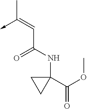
C(C(NC1(C(=O)OC)CC1)=O)=C(C)->C
